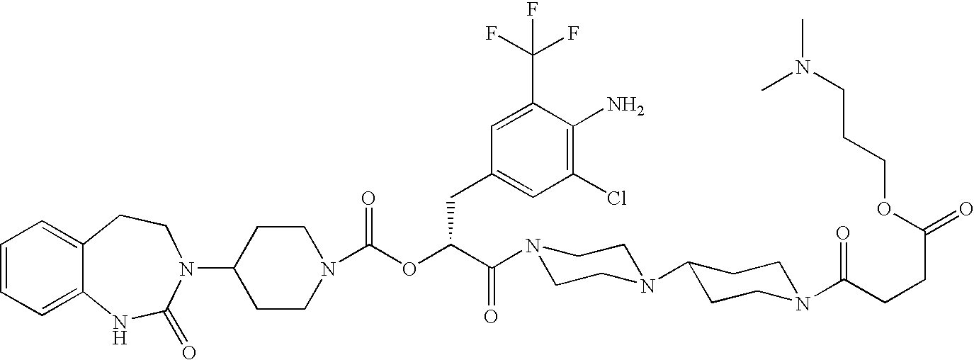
C1=CC=C2C(=C1)CCN(C1CCN(C(OC(C(N3CCN(C4CCN(C(CCC(=O)OCCCN(C)C)=O)CC4)CC3)=O)CC3=CC(Cl)=C(N)C(C(F)(F)F)=C3)=O)CC1)C(=O)N2
